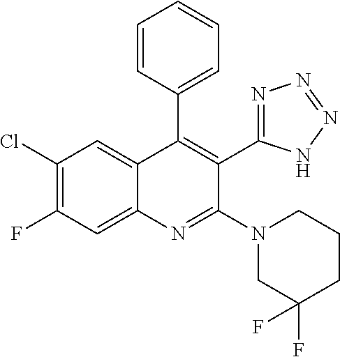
C1(Cl)=C(F)C=C2C(=C1)C(C1=CC=CC=C1)=C(C1=NN=NN1)C(N1CC(F)(F)CCC1)=N2
